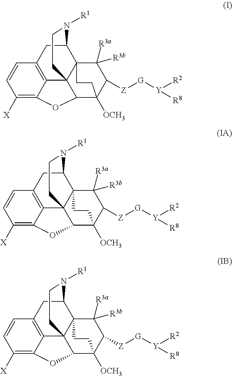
C1([X])=C2C3=C(C=C1)CC1C45C3(C(C([OCH3])(C([Z][G][Y]([R8])[R2])C4([R3a])[R3b])CC5)O2)CCN1[R1].C1([X])=C2C3=C(C=C1)CC1C45C3(C(C([OCH3])(C([Z][G][Y]([R8])[R2])C4([R3a])[R3b])CC5)O2)CCN1[R1].C1([X])=C2C3=C(C=C1)CC1C45C3(C(C([OCH3])(C([Z][G][Y]([R8])[R2])C4([R3a])[R3b])CC5)O2)CCN1[R1]
